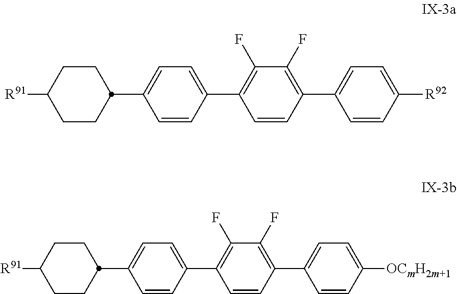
C1(F)=C(C2=CC=C(C3CCC([R91])CC3)C=C2)C=CC(C2=CC=C([R92])C=C2)=C1F.C1(C2CCC([R91])CC2)=CC=C(C2=C(F)C(F)=C(C3=CC=C([OCmH2m+1])C=C3)C=C2)C=C1
